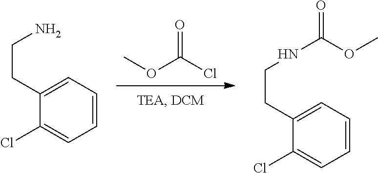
COC(Cl)=O.C1(Cl)=CC=CC=C1CCNC(OC)=O.C1(Cl)=CC=CC=C1CCN
